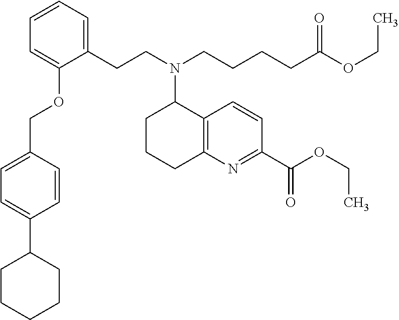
C1(CCN(CCCCC(OCC)=O)C2CCCC3=C2C=CC(C(OCC)=O)=N3)=CC=CC=C1OCC1=CC=C(C2CCCCC2)C=C1
